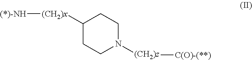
C1([(CH2)x][(*)-NH])CCN([(CH2)z][C(O)-(**)])CC1
